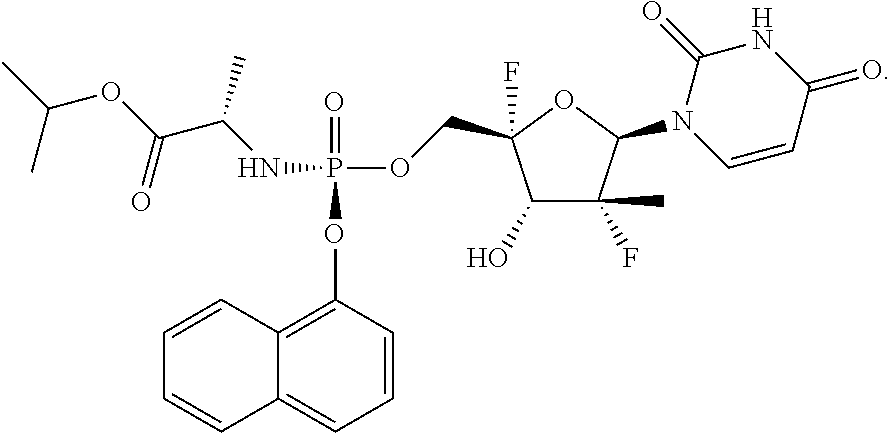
C1(O)C(C)(F)C(N2C(=O)NC(=O)C=C2)OC1(COP(NC(C(OC(C)C)=O)C)(=O)OC1=C2C(=CC=C1)C=CC=C2)F
